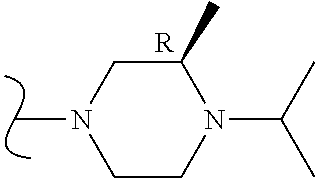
C1C(C)N(C(C)C)CCN1C.[R]
